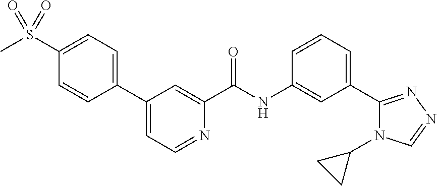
C1(C2=CC=C(S(C)(=O)=O)C=C2)=CC=NC(C(NC2=CC(C3=NN=CN3C3CC3)=CC=C2)=O)=C1
